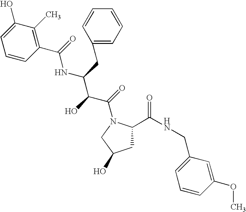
C1C(C(NCC2=CC=CC(OC)=C2)=O)N(C(=O)C(C(NC(=O)C2=C(C)C(O)=CC=C2)CC2=CC=CC=C2)O)CC1O
